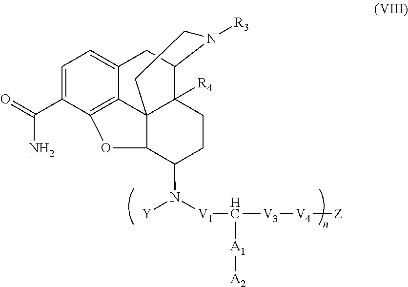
C1=C(C(=O)N)C2=C3C(=C1)CC1C4([R4])C3(C(C(N([Y])[V1]C([V3][V4][Z])[A1][A2])CC4)O2)CCN1[R3]
